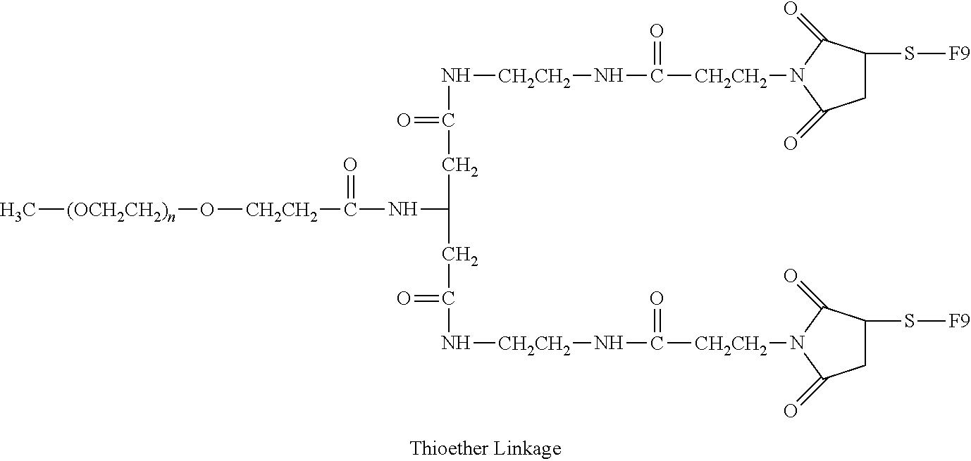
C[(OCH2CH2)n]O[CH2CH2]C(NC(CC(N[CH2CH2]NC([CH2CH2]N1C(=O)CC(S[F9])C1=O)=O)=O)CC(N[CH2CH2]NC([CH2CH2]N1C(=O)CC(S[F9])C1=O)=O)=O)=O
